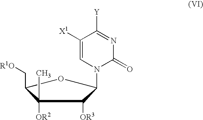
C1(=O)N=C([Y])C([X1])=CN1C1C([OR3])C([OR2])(C)C(C[R1O])O1
